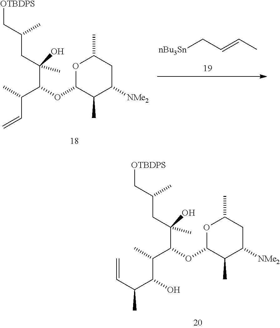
[OTBDPS]CC(CC(C)(O)C(C(C)C=C)OC1OC(C)CC([NMe2])C1C)C.[nBu3Sn]CC=CC.[OTBDPS]CC(CC(C)(O)C(C(C)C(C(C)C=C)O)OC1OC(C)CC([NMe2])C1C)C
